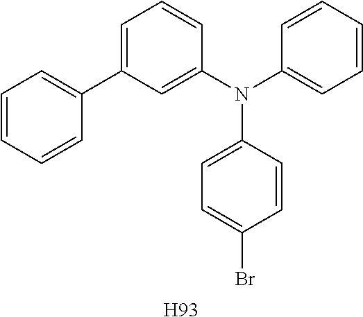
[H93].C1=C(C2=CC=CC=C2)C=C(N(C2=CC=CC=C2)C2=CC=C(Br)C=C2)C=C1
